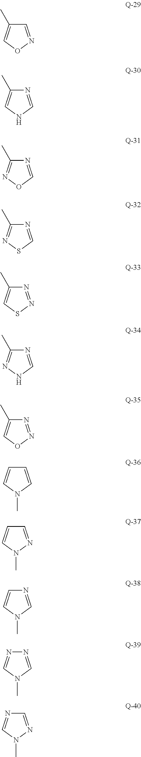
C1=NOC=C1C.N1=CNC=C1C.N1=CON=C1C.N1=CSN=C1C.N1=NSC=C1C.N1=CNN=C1C.N1=NOC=C1C.C1=CN(C)C=C1.C1=NN(C)C=C1.N1=CN(C)C=C1.N1=CN(C)C=N1.C1=NN(C)C=N1
